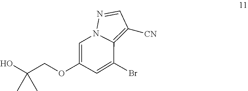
C1(OCC(O)(C)C)=CN2C(=C([CN])C=N2)C(Br)=C1
